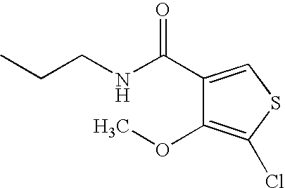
C1(C(NCCC)=O)=CSC(Cl)=C1OC
